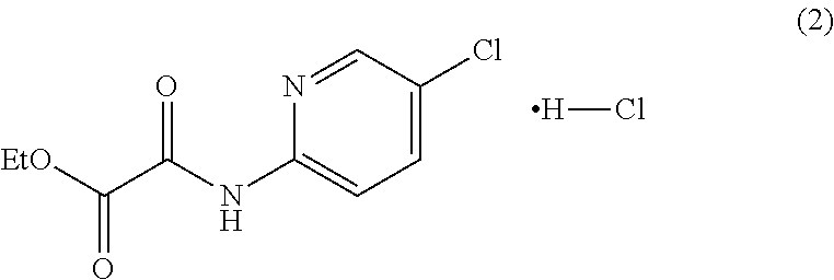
C1=C(Cl)C=NC(NC(C([EtO])=O)=O)=C1.[H]Cl
